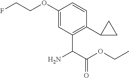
C1=C(OCCF)C=CC(C2CC2)=C1C(C(OCC)=O)N
